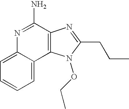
C1=C2C(=CC=C1)C1=C(C(N)=N2)N=C(CCC)N1OCC
